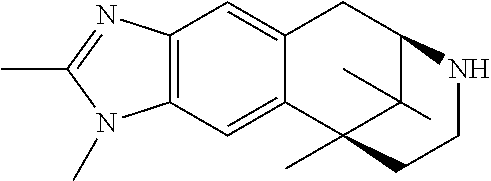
C12=C(C=C3C(=C1)CC1C(C)(C)C3(C)CCN1)N(C)C(C)=N2
